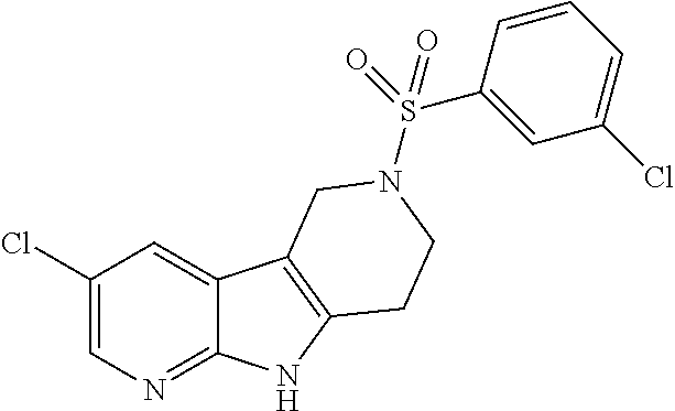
C1(Cl)=CN=C2C(=C1)C1=C(N2)CCN(S(C2=CC(Cl)=CC=C2)(=O)=O)C1
